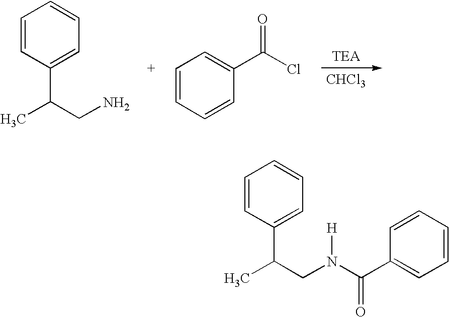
[CHCl3].C1=CC(C(C)CN)=CC=C1.C1=CC=CC(C(=O)Cl)=C1.C1=CC(C(C)CN([H])C(=O)C2=CC=CC=C2)=CC=C1
